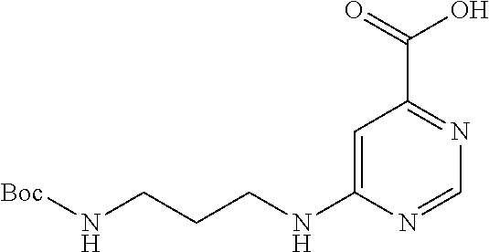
C1=C(NCCCN[Boc])N=CN=C1C(=O)O
